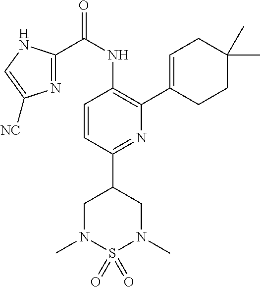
C1=CC(C2CN(C)S(=O)(=O)N(C)C2)=NC(C2=CCC(C)(C)CC2)=C1NC(C1=NC([NC])=CN1)=O
